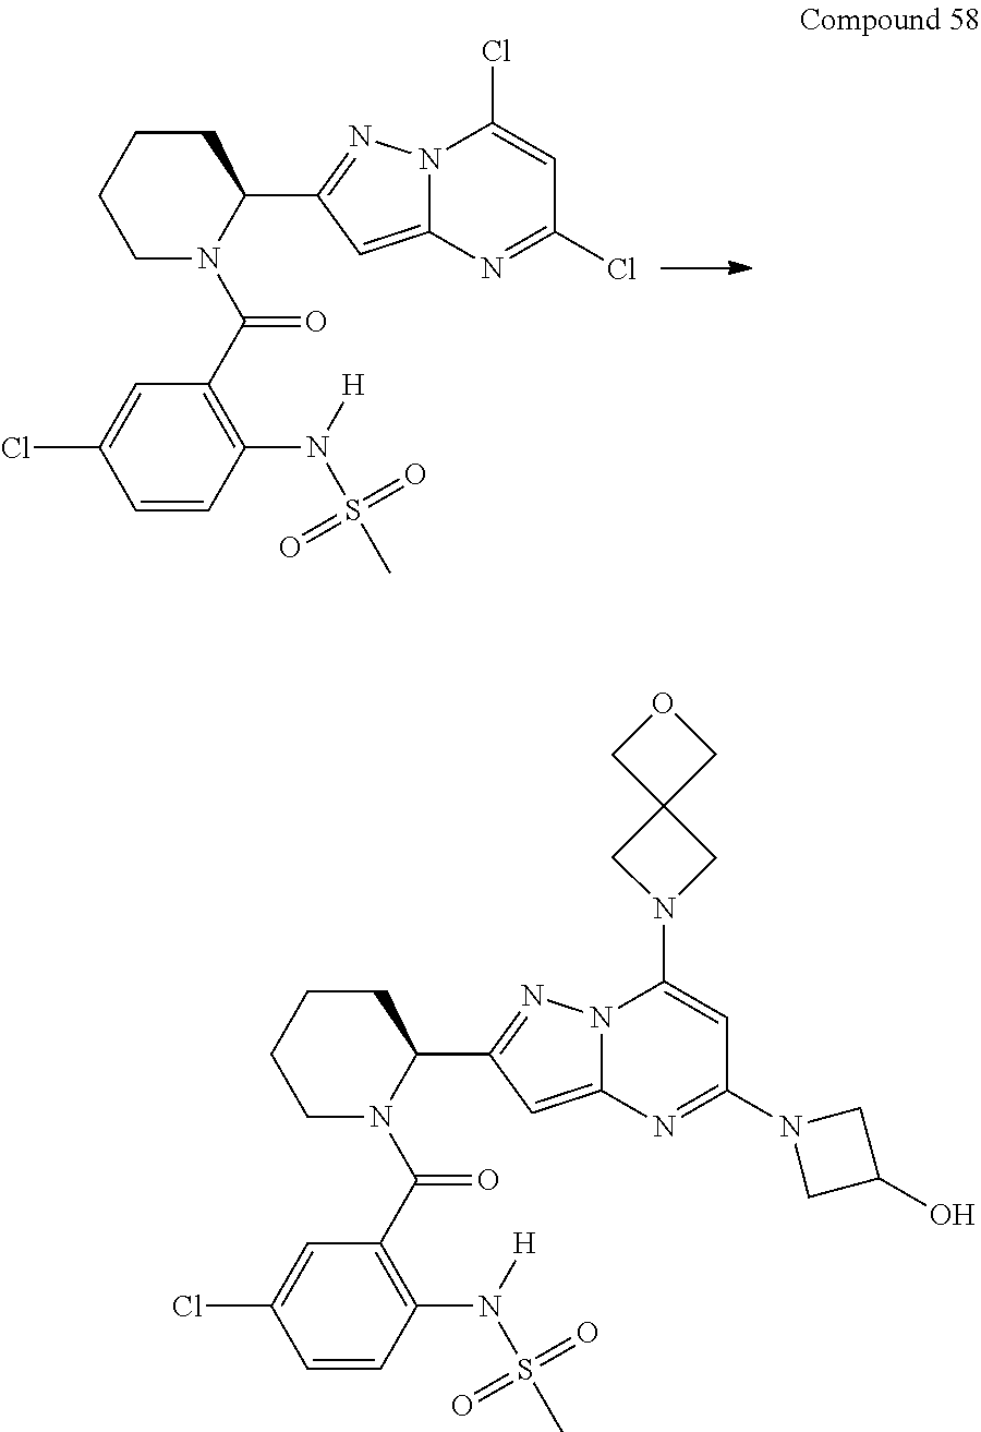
C1CCCN(C(C2=C(N([H])S(C)(=O)=O)C=CC(Cl)=C2)=O)C1C1=NN2C(=C1)N=C(Cl)C=C2Cl.C1CCCN(C(C2=C(N([H])S(C)(=O)=O)C=CC(Cl)=C2)=O)C1C1=NN2C(=C1)N=C(N1CC(O)C1)C=C2N1CC2(C1)COC2
